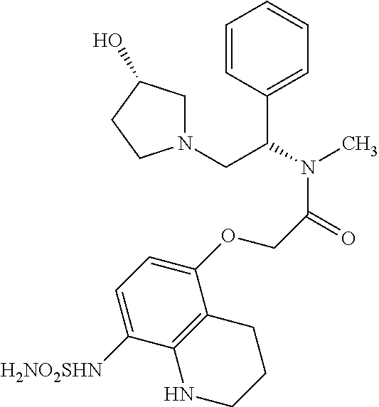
C1=CC(C(N(C)C(=O)COC2=CC=C([H2NO2SHN])C3=C2CCCN3)CN2CC(O)CC2)=CC=C1
